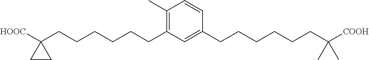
C1(C)=C(CCCCCCC2([HOOC])CC2)C=C(CCCCCCC([COOH])(C)C)C=C1
